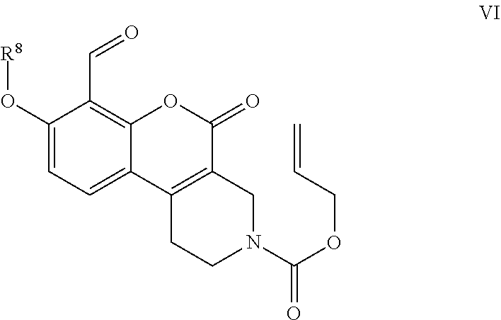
C1(O[R8])=CC=C2C(=C1C=O)OC(=O)C1=C2CCN(C(OCC=C)=O)C1
